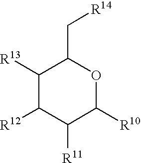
C1([R13])C([R12])C([R11])C([R10])OC1C[R14]
